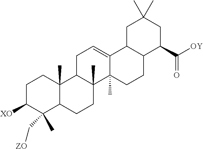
C1C([XO])C(C)(C[ZO])C2C(C)(C1)C1C(C)(CC2)C2(C)C(=CC1)C1C(CC2)C(C([OY])=O)CC(C)(C)C1
